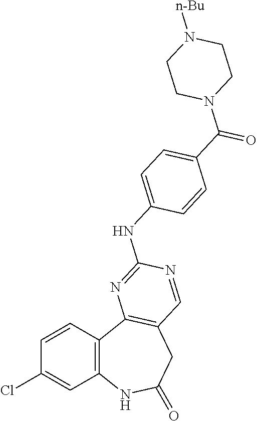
C1=CC2=C(C=C1Cl)NC(=O)CC1=C2N=C(NC2=CC=C(C(=O)N3CCN([n-Bu])CC3)C=C2)N=C1
